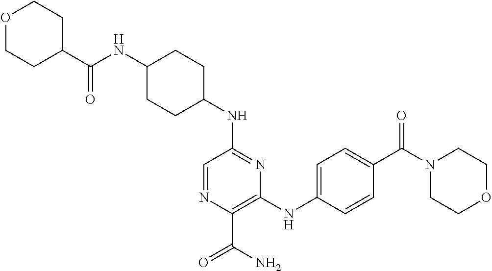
C(NC1CCC(NC2=NC(NC3=CC=C(C(N4CCOCC4)=O)C=C3)=C(C(N)=O)N=C2)CC1)(=O)C1CCOCC1
